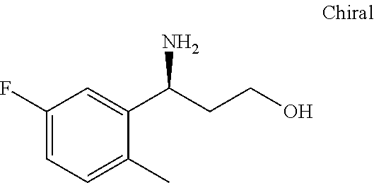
C1(F)=CC=C(C)C(C(CCO)N)=C1
